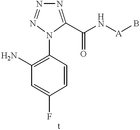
C1(N)=C(N2C(C(N[A]B)=O)=NN=N2)C=CC(F)=C1
